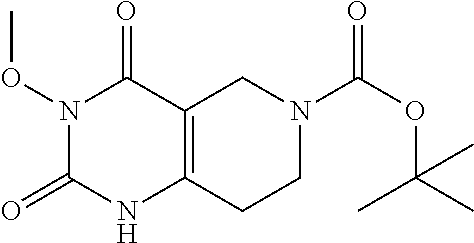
N1(OC)C(=O)NC2=C(C1=O)CN(C(OC(C)(C)C)=O)CC2
